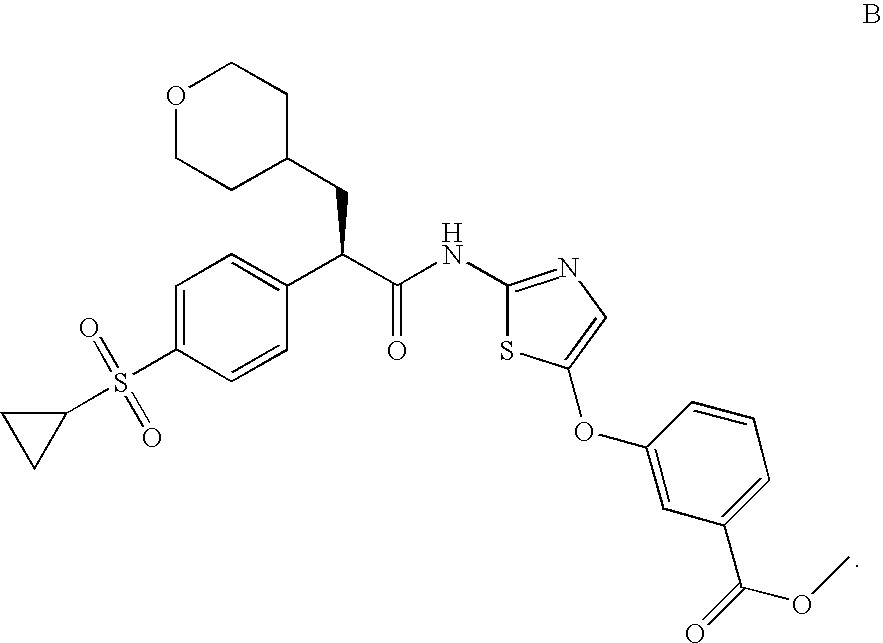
C1=C(S(C2CC2)(=O)=O)C=CC(C(C(=O)NC2=NC=C(OC3=CC(C(=O)OC)=CC=C3)S2)CC2CCOCC2)=C1
